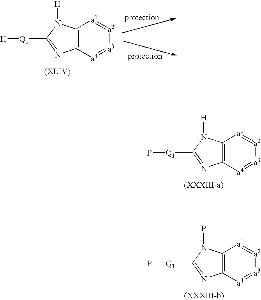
C12=C([a4]=[a3][a2]=[a1]1)N=C([Q1][H])N2[H].C12=C([a4]=[a3][a2]=[a1]1)N=C([Q1]P)N2[H].C12=C([a4]=[a3][a2]=[a1]1)N=C([Q1]P)N2P
